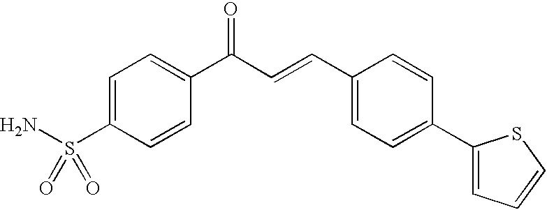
C1=C(S(N)(=O)=O)C=CC(C(=O)C=CC2=CC=C(C3=CC=CS3)C=C2)=C1
